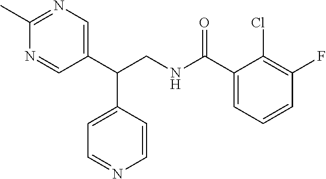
C1(C)=NC=C(C(CNC(C2=CC=CC(F)=C2Cl)=O)C2=CC=NC=C2)C=N1
